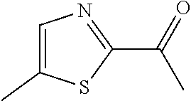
C1=C(C)SC(C(C)=O)=N1
